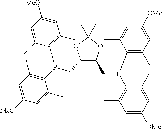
C1([MeO])=CC(C)=C(P(C2=C(C)C=C([MeO])C=C2C)CC2C(CP(C3=C(C)C=C([OMe])C=C3C)C3=C(C)C=C([OMe])C=C3C)OC(C)(C)O2)C(C)=C1
